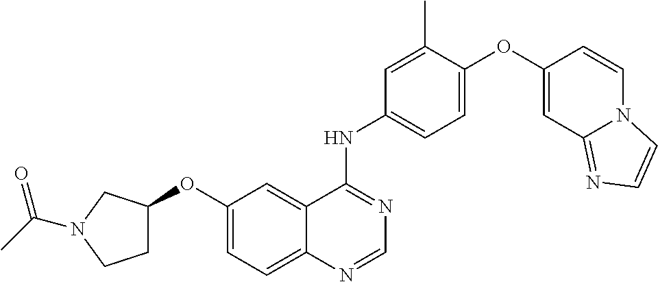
C12=CC=C(OC3CCN(C(C)=O)C3)C=C1C(NC1=CC=C(OC3=CC4=NC=CN4C=C3)C(C)=C1)=NC=N2
